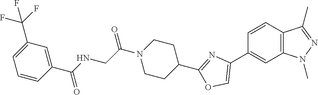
C1=CC2=C(C=C1C1=COC(C3CCN(C(CNC(C4=CC(C(F)(F)F)=CC=C4)=O)=O)CC3)=N1)N(C)N=C2C
